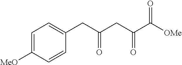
C1=C([MeO])C=CC(CC(CC(C([OMe])=O)=O)=O)=C1
